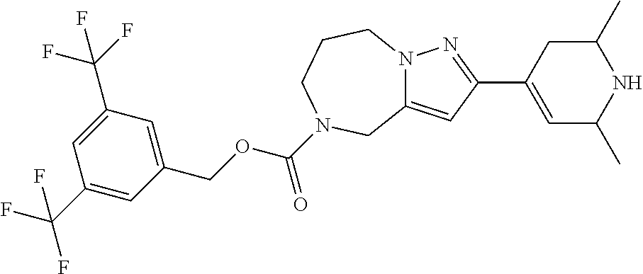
C12=CC(C3=CC(C)NC(C)C3)=NN1CCCN(C(OCC1=CC(C(F)(F)F)=CC(C(F)(F)F)=C1)=O)C2
